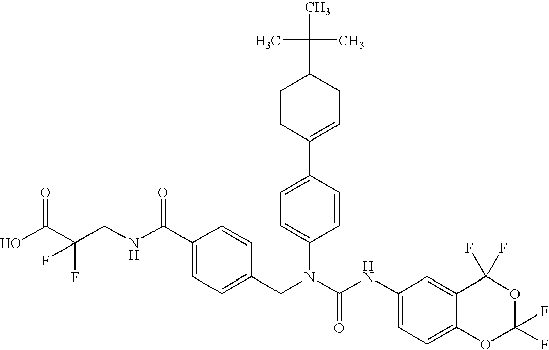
OC(C(CNC(C1=CC=C(CN(C(NC2=CC=C3C(=C2)C(F)(F)OC(F)(F)O3)=O)C2=CC=C(C3=CCC(C(C)(C)C)CC3)C=C2)C=C1)=O)(F)F)=O
